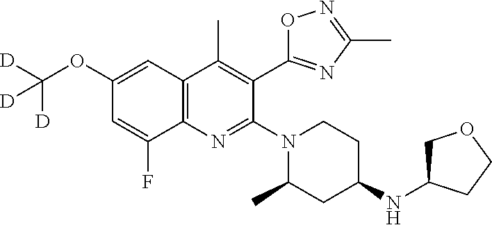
C12=C(C=C(OC([D])([D])[D])C=C1F)C(C)=C(C1=NC(C)=NO1)C(N1CCC(NC3COCC3)CC1C)=N2
